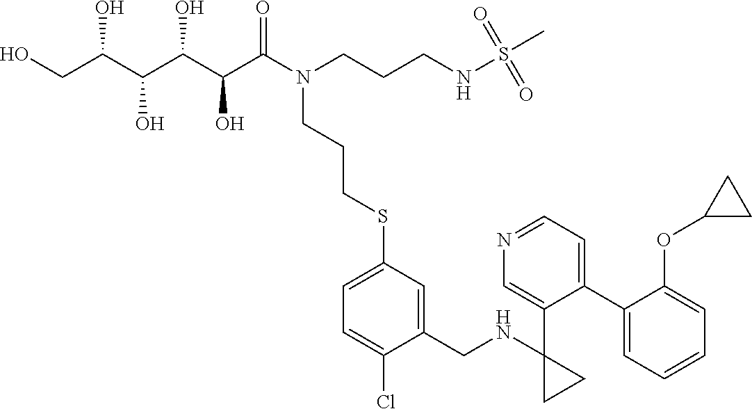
OCC(C(C(C(C(N(CCCNS(C)(=O)=O)CCCSC1=CC=C(Cl)C(CNC2(C3=CN=CC=C3C3=CC=CC=C3OC3CC3)CC2)=C1)=O)O)O)O)O
